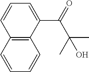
C1=C(C(C(C)(O)C)=O)C2=C(C=C1)C=CC=C2
